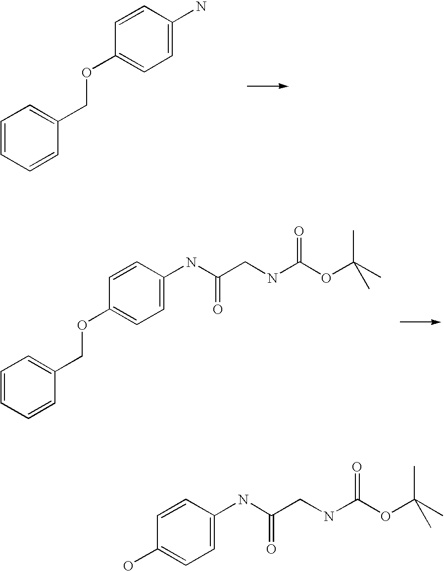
C1=CC=CC(COC2=CC=C(N)C=C2)=C1.C1=CC=CC(COC2=CC=C(NC(CNC(OC(C)(C)C)=O)=O)C=C2)=C1.OC1=CC=C(NC(CNC(OC(C)(C)C)=O)=O)C=C1
